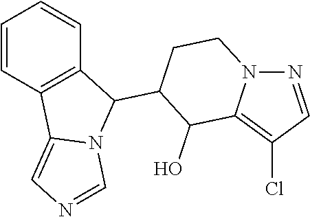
N1=CC(Cl)=C2N1CCC(C1C3=C(C4=CN=CN14)C=CC=C3)C2O
